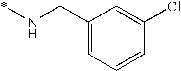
C1(CN*)=CC=CC(Cl)=C1
